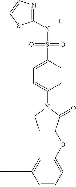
C1(NS(C2=CC=C(N3CCC(OC4=CC=CC(C(C)(C)C)=C4)C3=O)C=C2)(=O)=O)=NC=CS1.[H]
